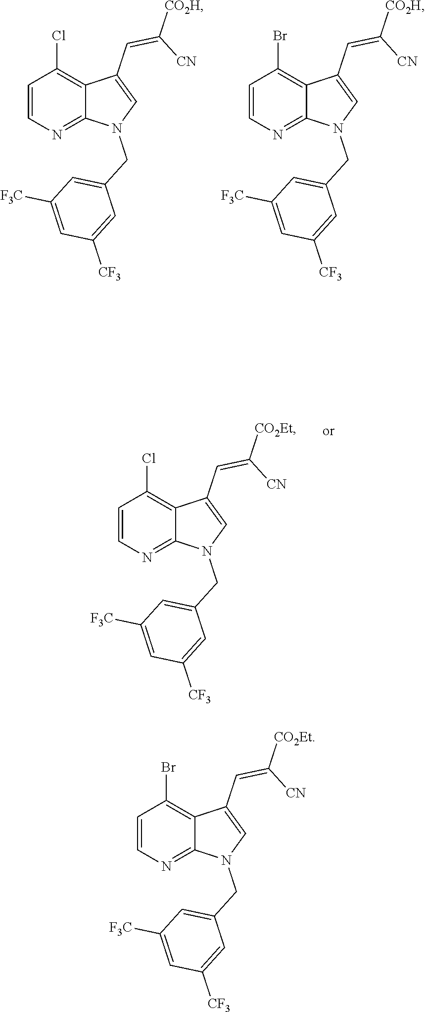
C12=C(Cl)C=CN=C1N(CC1=CC([F3C])=CC([CF3])=C1)C=C2C=C([CO2H])[CN].C12=C(Br)C=CN=C1N(CC1=CC([F3C])=CC([CF3])=C1)C=C2C=C([CO2H])[CN].C12=C(Cl)C=CN=C1N(CC1=CC([F3C])=CC([CF3])=C1)C=C2C=C([CO2Et])[CN].C12=C(Br)C=CN=C1N(CC1=CC([F3C])=CC([CF3])=C1)C=C2C=C([CO2Et])[CN]
